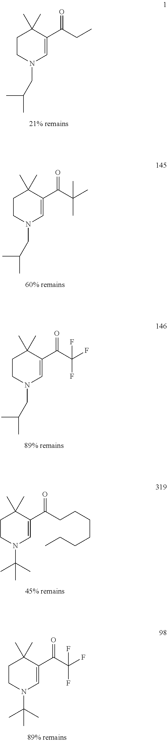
C1CN(CC(C)C)C=C(C(CC)=O)C1(C)C.C1CN(CC(C)C)C=C(C(C(C)(C)C)=O)C1(C)C.C1CN(CC(C)C)C=C(C(C(F)(F)F)=O)C1(C)C.C1CN(C(C)(C)C)C=C(C(CCCCCCC)=O)C1(C)C.C1CN(C(C)(C)C)C=C(C(C(F)(F)F)=O)C1(C)C
